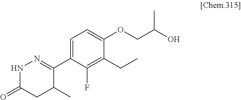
C1(C2=NNC(=O)CC2C)=CC=C(OCC(O)C)C(CC)=C1F
